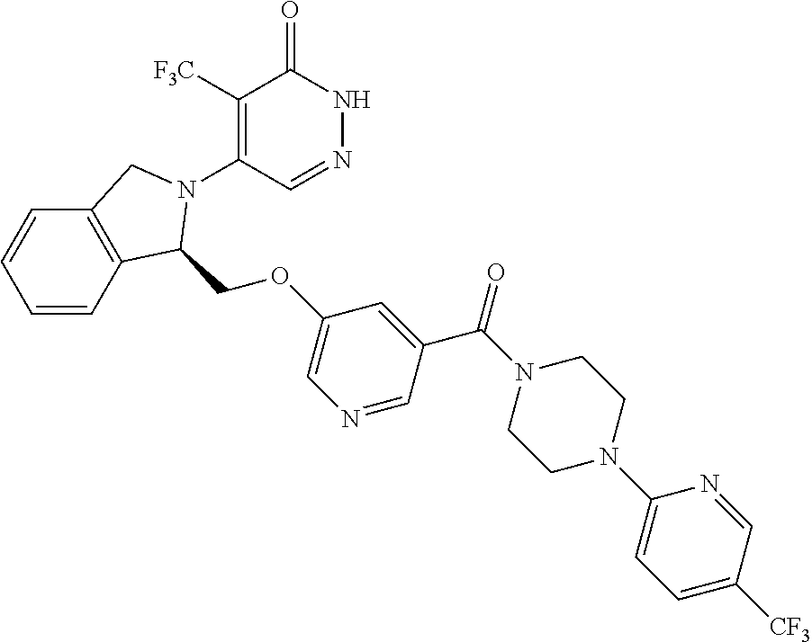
C1([F3C])=C(N2C(COC3=CN=CC(C(=O)N4CCN(C5=CC=C([CF3])C=N5)CC4)=C3)C3=C(C=CC=C3)C2)C=NNC1=O
